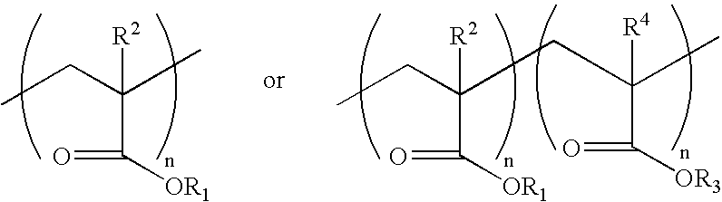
C(C([R2])(C(=O)[OR1])C)C.C(C([R2])(C(=O)[OR1])CC([R4])(C(=O)[OR3])C)C
